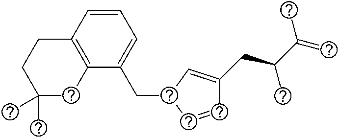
C1(CC2C=CC(CC(C(=C)C)C)=C2)=CC=CC2=C1CC(C)(C)CC2
